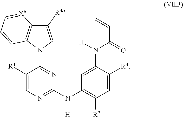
C1([R1])=CN=C(N(C2=C([R2])C=C([R3])C(N([H])C(=O)C=C)=C2)[H])N=C1N1C=C([R4a])C2=C1C=CC=[X6]2
